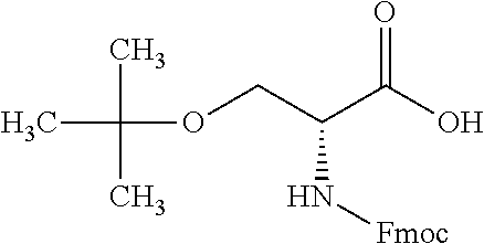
CC(C)(C)OCC(C(O)=O)N[Fmoc]
